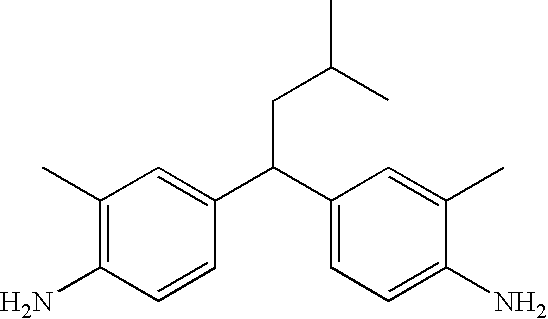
C(C(C1=CC=C(N)C(C)=C1)C1=CC(C)=C(N)C=C1)C(C)C
